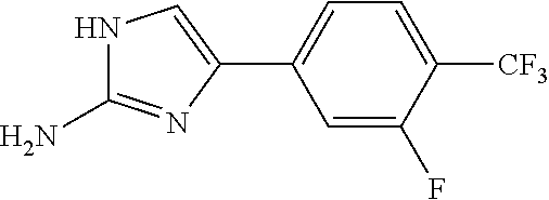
C1=C(F)C([CF3])=CC=C1C1=CNC(N)=N1
